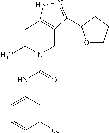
C1C(C)N(C(NC2=CC=CC(Cl)=C2)=O)CC2=C1NN=C2C1OCCC1
